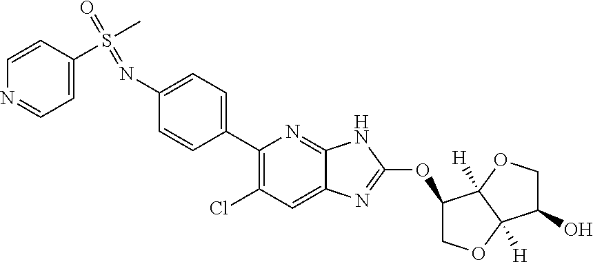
C1(N=S(C2=CC=NC=C2)(C)=O)=CC=C(C2=C(Cl)C=C3C(=N2)NC(OC2COC4([H])C2([H])OCC4O)=N3)C=C1
